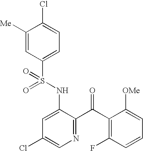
C1([Me])=CC(S(NC2=CC(Cl)=CN=C2C(C2=C(F)C=CC=C2[OMe])=O)(=O)=O)=CC=C1Cl
